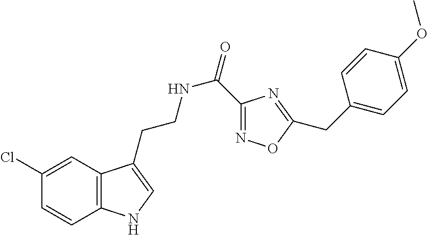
C12=C(C=C(Cl)C=C1)C(CCNC(=O)C1=NOC(CC3=CC=C(OC)C=C3)=N1)=CN2
